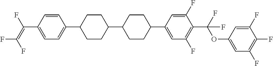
C1=CC(C2CCC(C3CCC(C4=CC(F)=C(C(OC5=CC(F)=C(F)C(F)=C5)(F)F)C(F)=C4)CC3)CC2)=CC=C1C(=C(F)F)F
